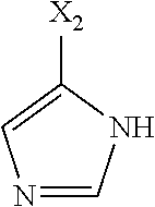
C1([X2])=CN=CN1
